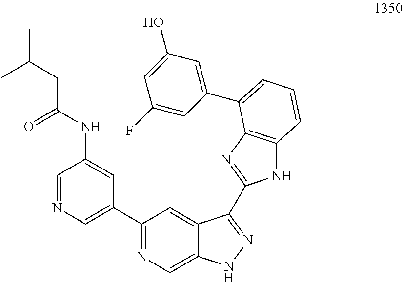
C1=NC=C(C2=NC=C3C(=C2)C(C2=NC4=C(N2)C=CC=C4C2=CC(O)=CC(F)=C2)=NN3)C=C1NC(=O)CC(C)C
